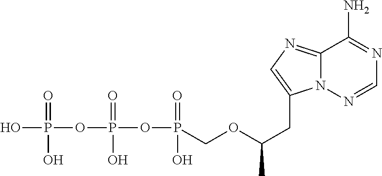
OP(OP(OP(=O)(O)COC(CC1=CN=C2N1N=CN=C2N)C)(=O)O)(=O)O
